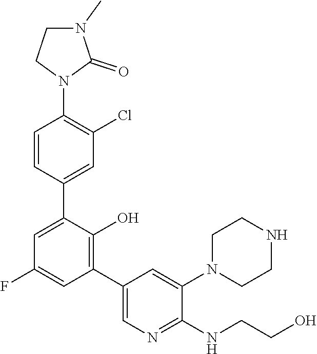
C1N(C)C(=O)N(C2=C(Cl)C=C(C3=CC(F)=CC(C4=CN=C(NCCO)C(N5CCNCC5)=C4)=C3O)C=C2)C1
